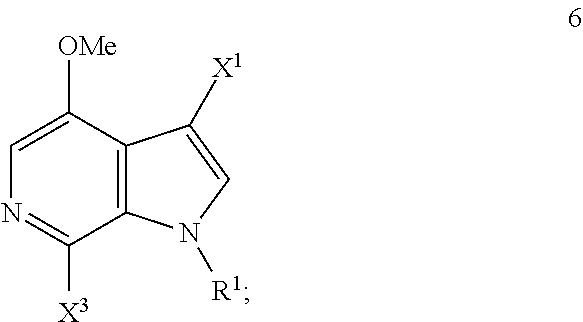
C12=C(C([X1])=CN1[R1])C([OMe])=CN=C2[X3]
